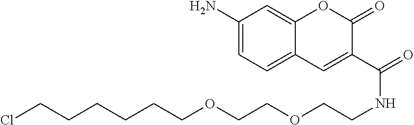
C1(N)=CC=C2C(=C1)OC(=O)C(C(=O)NCCOCCOCCCCCCCl)=C2
